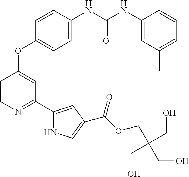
O(C1=CC(C2=CC(C(=O)OCC(CO)(CO)CO)=CN2)=NC=C1)C1=CC=C(NC(NC2=CC(C)=CC=C2)=O)C=C1
